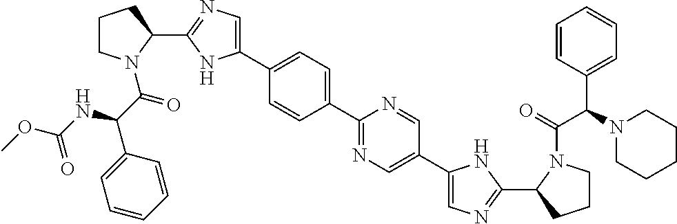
C1(C2N(C(C(C3=CC=CC=C3)NC(OC)=O)=O)CCC2)=NC=C(C2=CC=C(C3=NC=C(C4=CN=C(C5CCCN5C(C(C5=CC=CC=C5)N5CCCCC5)=O)N4)C=N3)C=C2)N1
